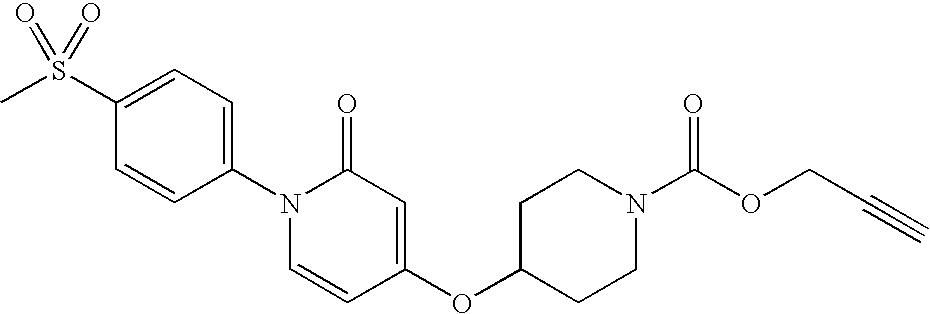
CS(C1=CC=C(N2C=CC(OC3CCN(C(OCC#C)=O)CC3)=CC2=O)C=C1)(=O)=O
